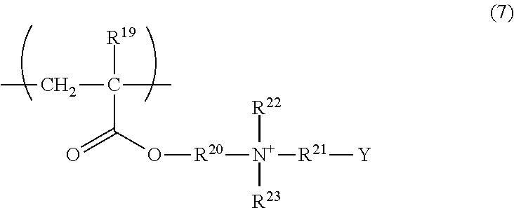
CCC(C)([R19])C(=O)O[R20][N+]([R21][Y])([R22])[R23]
